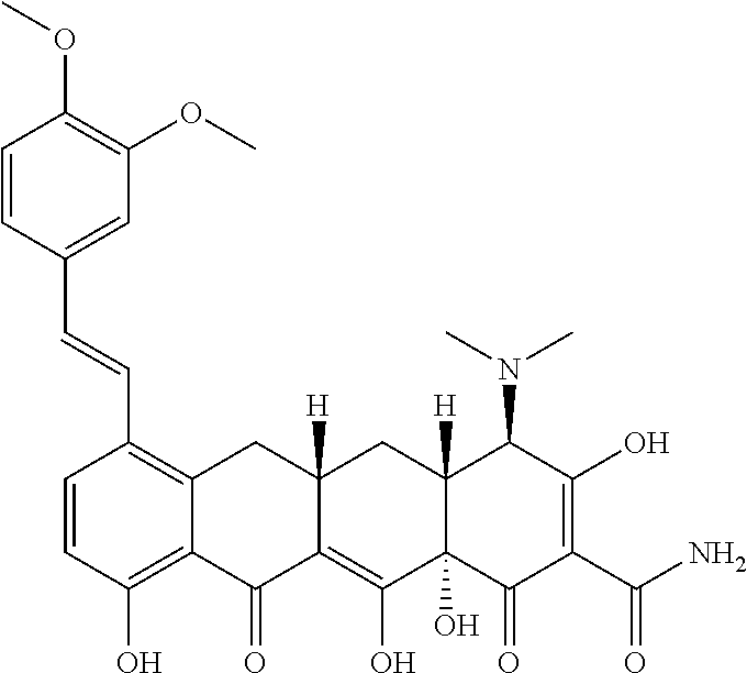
C1=CC(O)=C2C(=C1C=CC1=CC(OC)=C(OC)C=C1)CC1([H])C(=C(O)C3(O)C([H])(C1)C(N(C)C)C(O)=C(C(N)=O)C3=O)C2=O
